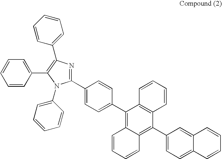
C1(C2=CC=C(C3=C4C(=C(C5=CC=C6C(=C5)C=CC=C6)C5=C3C=CC=C5)C=CC=C4)C=C2)=NC(C2=CC=CC=C2)=C(C2=CC=CC=C2)N1C1=CC=CC=C1
